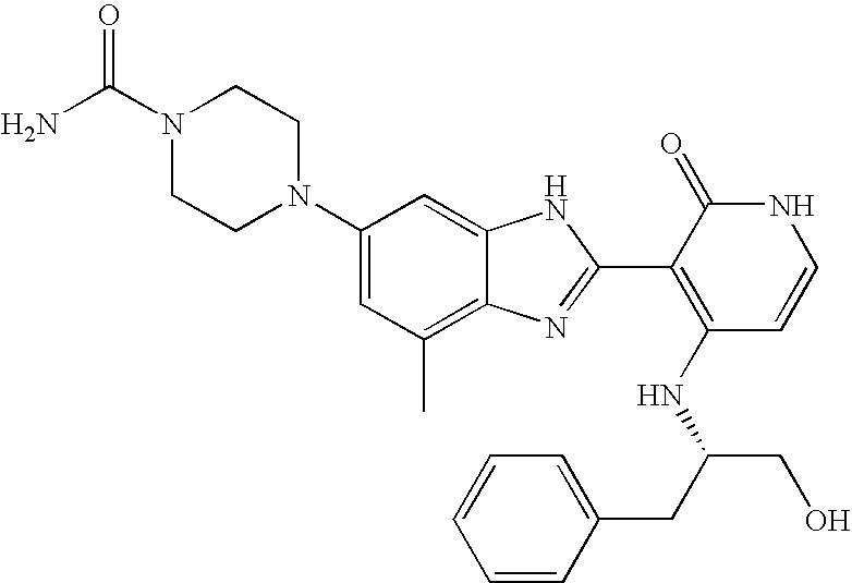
C1(C)=C2C(=CC(N3CCN(C(N)=O)CC3)=C1)NC(C1=C(NC(CO)CC3=CC=CC=C3)C=CNC1=O)=N2
